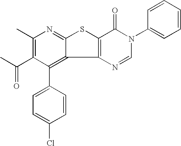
C1(C)=C(C(C)=O)C(C2=CC=C(Cl)C=C2)=C2C(=N1)SC1=C2N=CN(C2=CC=CC=C2)C1=O
